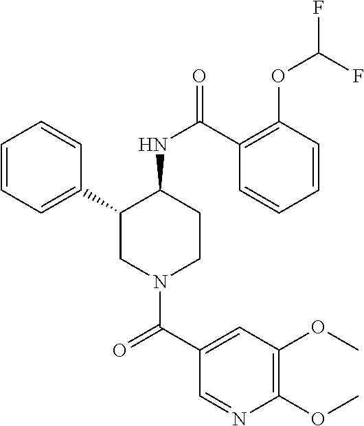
C1=CC=C(C2CN(C(C3=CC(OC)=C(OC)N=C3)=O)CCC2NC(=O)C2=C(OC(F)F)C=CC=C2)C=C1
